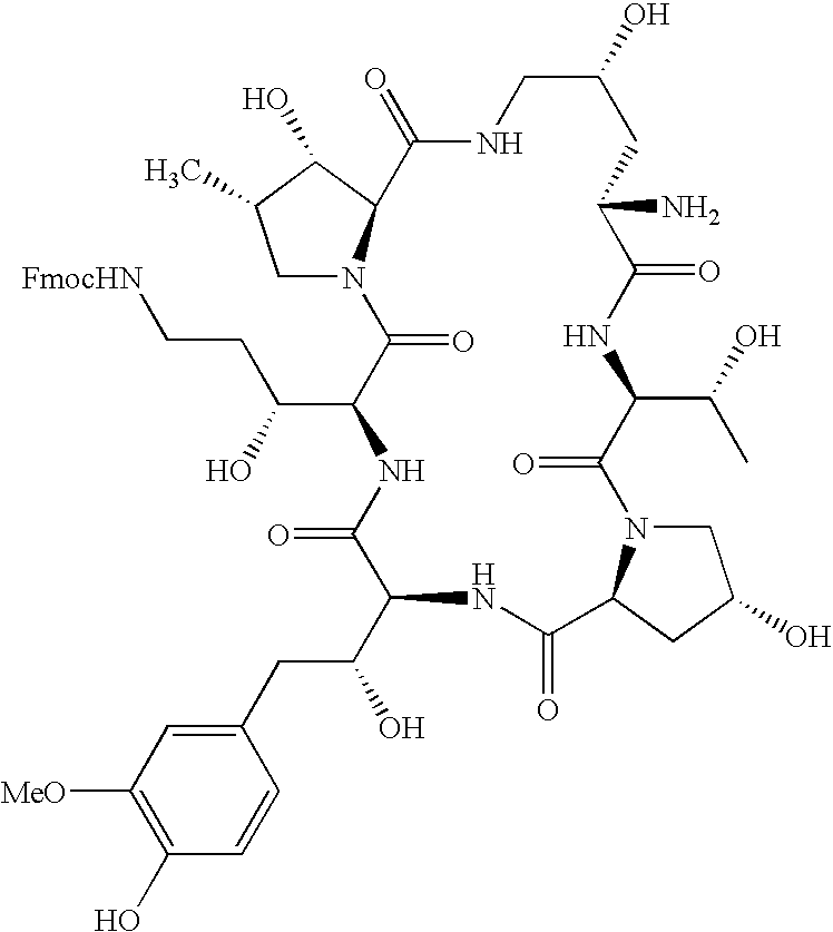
C1N2C(C(O)C1C)C(=O)NCC(O)CC(N)C(=O)NC(C(O)C)C(=O)N1CC(O)CC1C(=O)NC(C(CC1=CC([MeO])=C(O)C=C1)O)C(=O)NC(C(O)CC[FmocHN])C2=O
